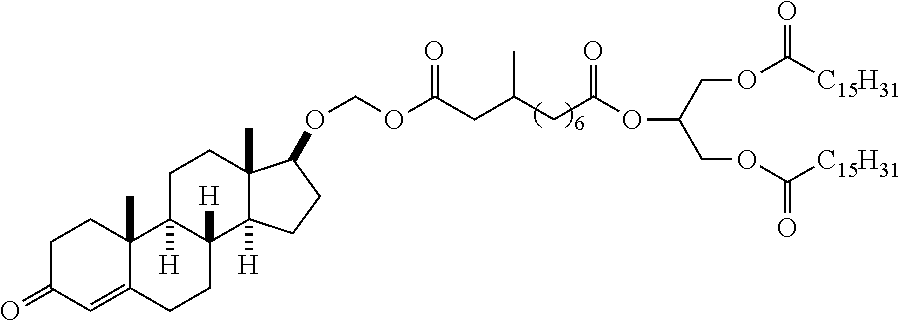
C(COC([C15H31])=O)(COC([C15H31])=O)OC(CC(CC(OCOC1C2(C)C([H])(CC1)C1([H])C([H])(CC2)C2(C)C(=CC(=O)CC2)CC1)=O)C)=O
